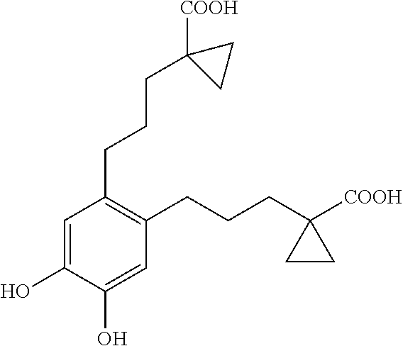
C1=C(O)C(O)=CC(CCCC2([COOH])CC2)=C1CCCC1([COOH])CC1
